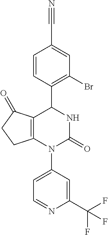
N#CC1=CC(Br)=C(C2C3=C(N(C4=CC=NC(C(F)(F)F)=C4)C(=O)N2)CCC3=O)C=C1
